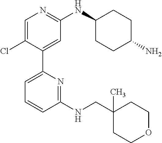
C1=C(Cl)C(C2=CC=CC(NCC3(C)CCOCC3)=N2)=CC(NC2CCC(N)CC2)=N1
